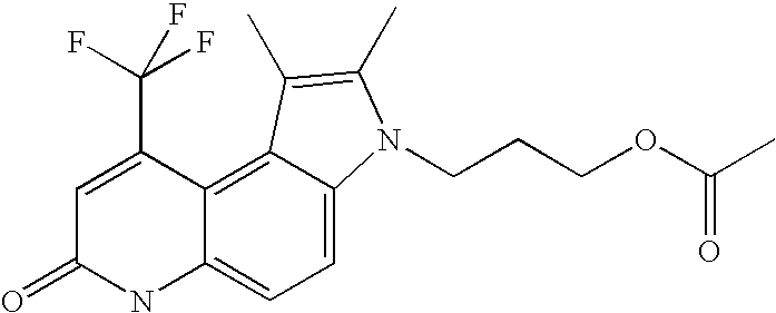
C1=C(C(F)(F)F)C2=C3C(=CC=C2NC1=O)N(CCCOC(C)=O)C(C)=C3C
